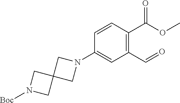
N1(C2=CC(C=O)=C(C(OC)=O)C=C2)CC2(C1)CN([Boc])C2
